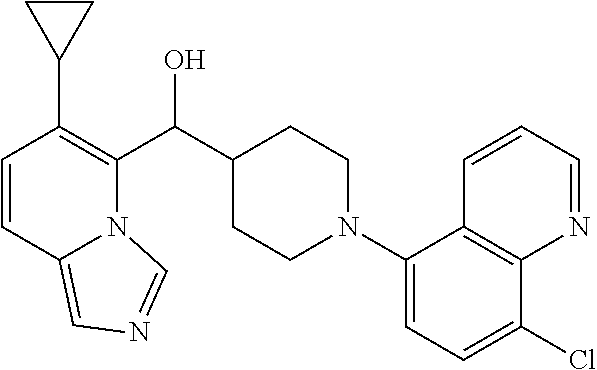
C(O)(C1CCN(C2=CC=C(Cl)C3=C2C=CC=N3)CC1)C1=C(C2CC2)C=CC2=CN=CN12
